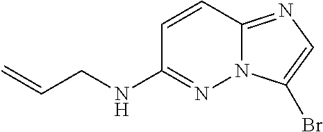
C1=CC2=NC=C(Br)N2N=C1NCC=C
